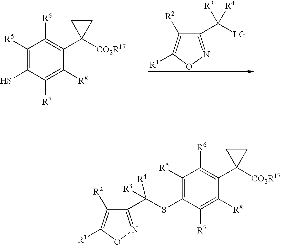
C1(C([LG])([R3])[R4])=NOC([R1])=C1[R2].C1([R8])=C([R7])C(S)=C([R5])C([R6])=C1C1([CO2R17])CC1.C1([R8])=C([R7])C(SC(C2=NOC([R1])=C2[R2])([R3])[R4])=C([R5])C([R6])=C1C1([CO2R17])CC1
